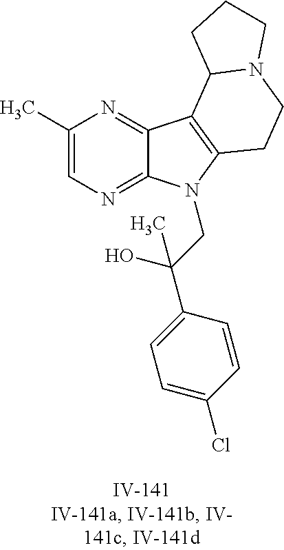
C1(C)=CN=C2C(=N1)C1=C(N2CC(C2=CC=C(Cl)C=C2)(O)C)CCN2C1CCC2
